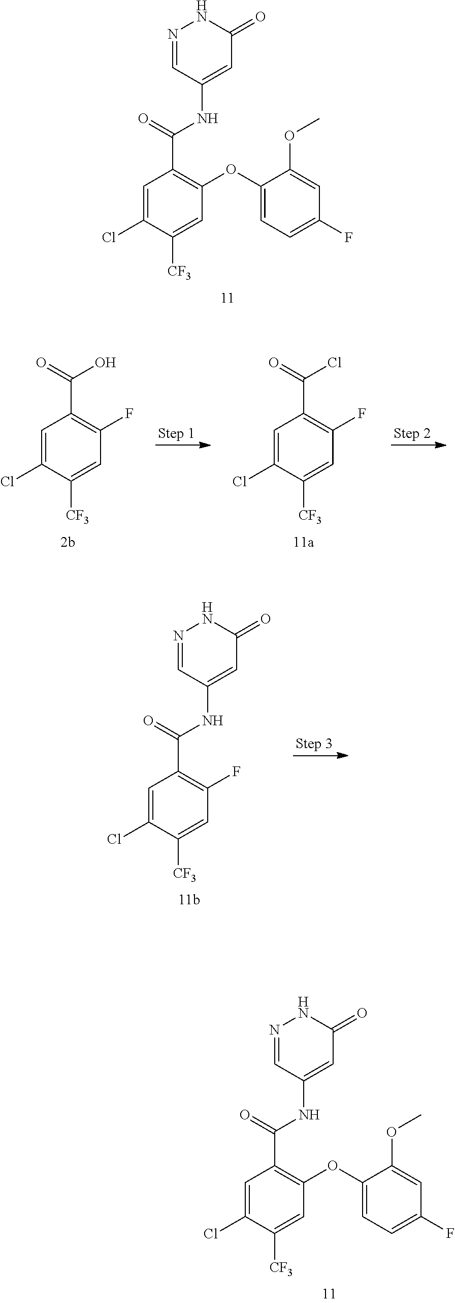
C1=NNC(=O)C=C1NC(C1=C(OC2=CC=C(F)C=C2OC)C=C([CF3])C(Cl)=C1)=O.C1=NNC(=O)C=C1NC(C1=C(OC2=CC=C(F)C=C2OC)C=C([CF3])C(Cl)=C1)=O.C1=C(Cl)C([CF3])=CC(F)=C1C(=O)O.C1=C(Cl)C([CF3])=CC(F)=C1C(=O)Cl.C1=NNC(=O)C=C1NC(C1=C(F)C=C([CF3])C(Cl)=C1)=O
